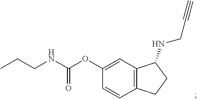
C1=C(OC(NCCC)=O)C=CC2=C1C(NCC#C)CC2
